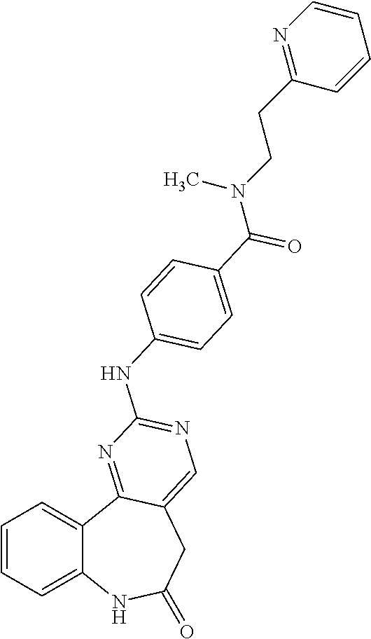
C1=CC=C2C(=C1)C1=NC(NC3=CC=C(C(=O)N(CCC4=NC=CC=C4)C)C=C3)=NC=C1CC(=O)N2
